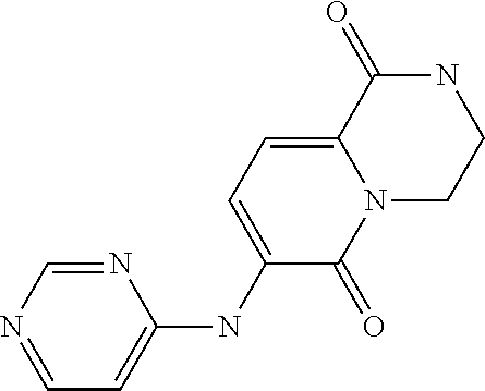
N1=CN=CC=C1NC1=CC=C2N(C1=O)CCNC2=O
